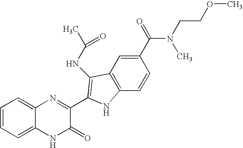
C1=CC=C2C(=C1)N=C(C1=C(NC(C)=O)C3=C(C=CC(C(N(C)CCOC)=O)=C3)N1)C(=O)N2
